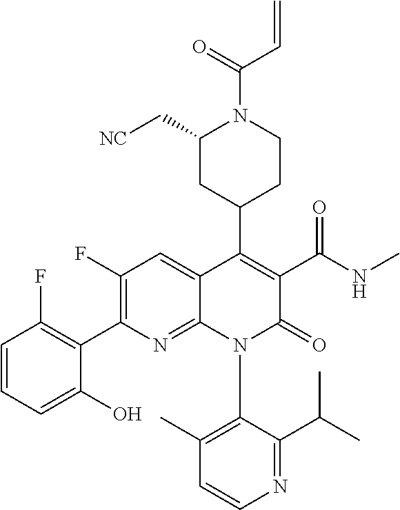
C1(F)=C(C2=C(F)C=CC=C2O)N=C2C(=C1)C(C1CCN(C(=O)C=C)C(C[NC])C1)=C(C(NC)=O)C(=O)N2C1=C(C)C=CN=C1C(C)C
